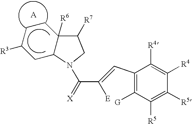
C1(C=C(C(=[X])N2C3CC([R3])CCC3([R6])C([R7])C2)[E])=C([G])C([R5])=C([R5])C([R4])=C1[R4]
